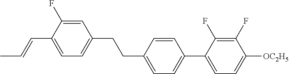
C1=C(F)C(C=CC)=CC=C1CCC1=CC=C(C2=CC=C([OC2H5])C(F)=C2F)C=C1
